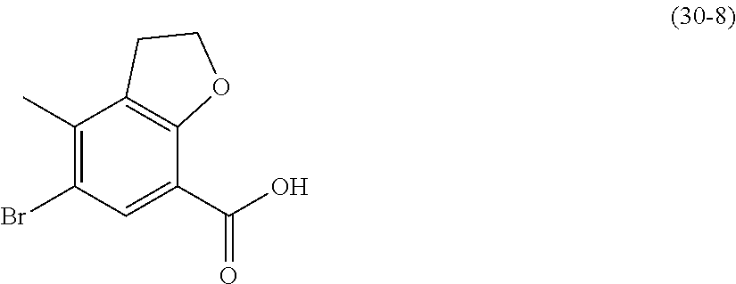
C1(C)=C(Br)C=C(C(O)=O)C2=C1CCO2
